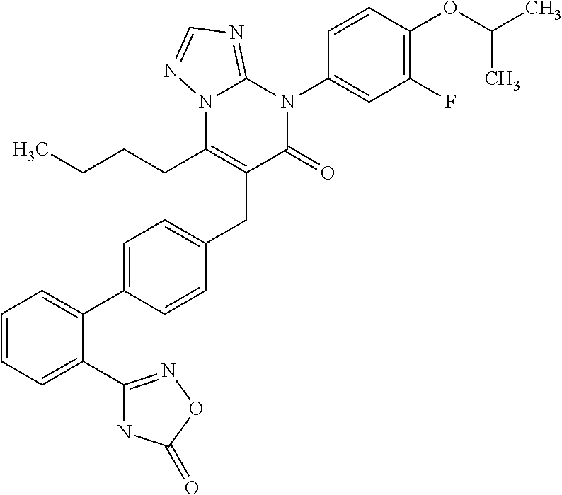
C1=CC=C(C2=NOC(=O)N2)C(C2=CC=C(CC3=C(CCCC)N4C(=NC=N4)N(C4=CC(F)=C(OC(C)C)C=C4)C3=O)C=C2)=C1
